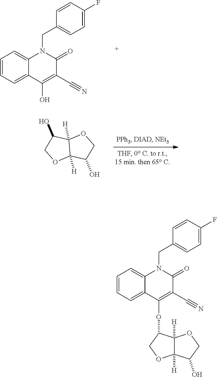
C1=CC=C2C(=C1)N(CC1=CC=C(F)C=C1)C(=O)C(C#N)=C2O.C12([H])C([H])(C(O)CO1)OCC2O.C1=CC=C2C(=C1)N(CC1=CC=C(F)C=C1)C(=O)C(C#N)=C2OC1C2([H])C([H])(OC1)C(O)CO2
